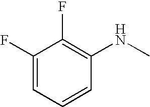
C1(F)=CC=CC(NC)=C1F
